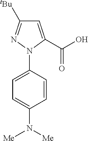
C1=CC(N2C(C(O)=O)=CC([tBu])=N2)=CC=C1N([Me])[Me]
